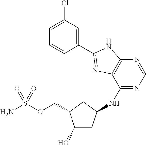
C(OS(N)(=O)=O)C1CC(NC2=NC=NC3=C2N=C(C2=CC(Cl)=CC=C2)N3)CC1O
